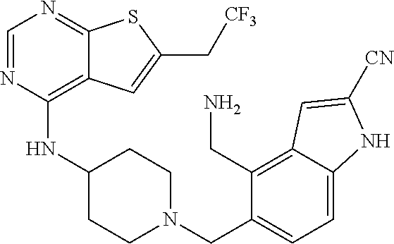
C1=NC(NC2CCN(CC3=CC=C4C(=C3CN)C=C([CN])N4)CC2)=C2C(=N1)SC(C[CF3])=C2
